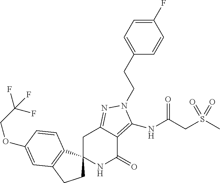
C1C2(C3=C(C1)C=C(OCC(F)(F)F)C=C3)NC(=O)C1=C(NC(=O)CS(C)(=O)=O)N(CCC3=CC=C(F)C=C3)N=C1C2
